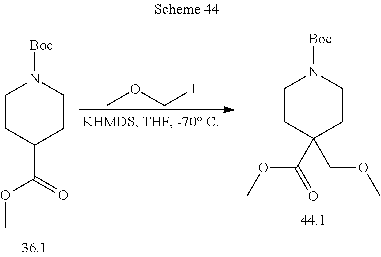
C1CC(C(OC)=O)CCN1[Boc].COCI.C1CC(C(OC)=O)(COC)CCN1[Boc]
